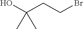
C(CCBr)(O)(C)C
